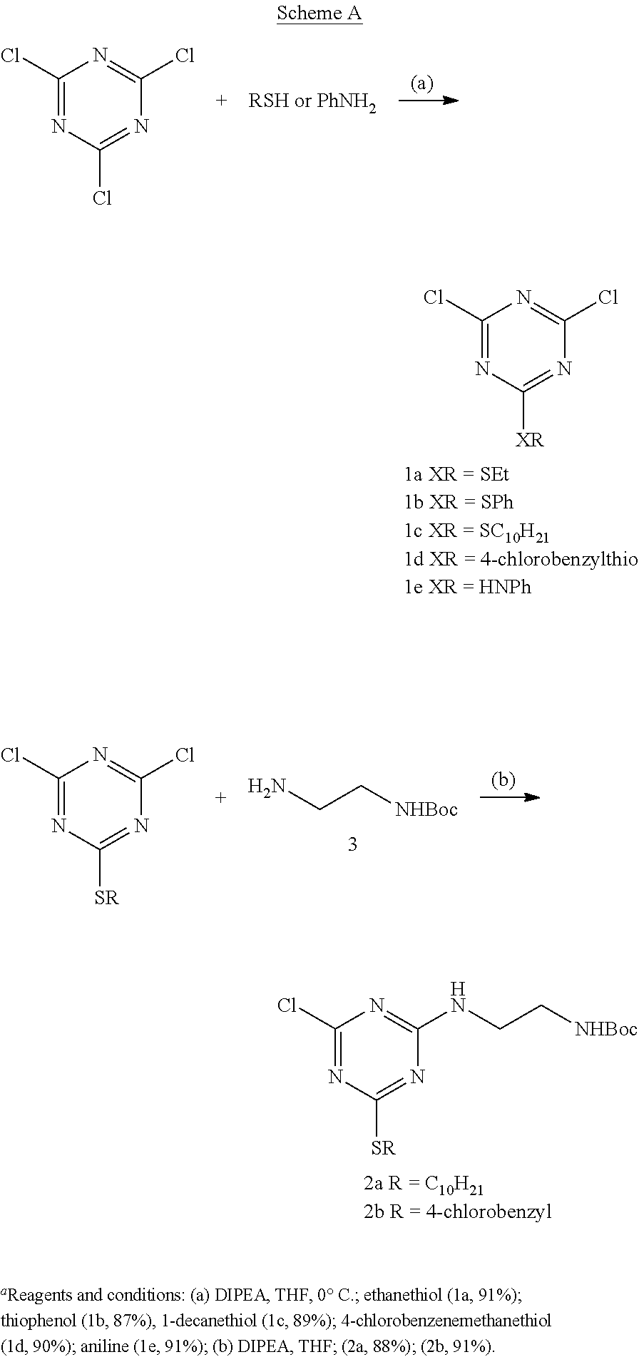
C1(Cl)=NC(Cl)=NC(Cl)=N1.C1(Cl)=NC([SR])=NC(Cl)=N1.NCC[NHBoc].C1(Cl)=NC([XR])=NC(Cl)=N1.C1(Cl)=NC([SR])=NC(NCC[NHBoc])=N1
